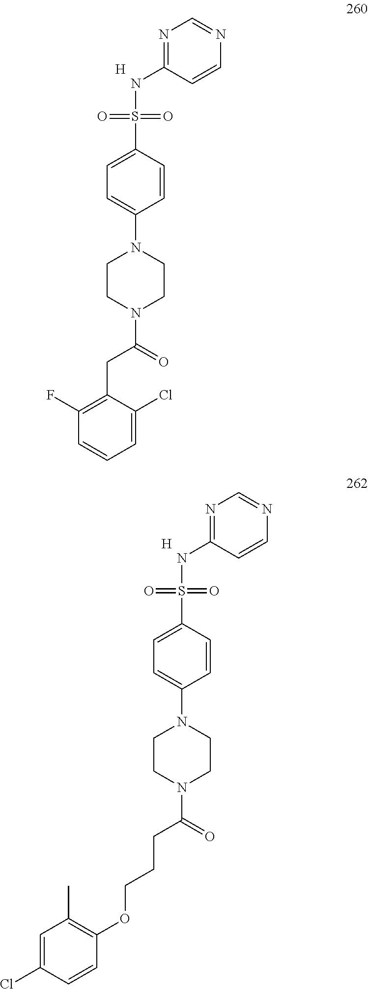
[H].N1=C(NS(=O)(=O)C2=CC=C(N3CCN(C(CC4=C(F)C=CC=C4Cl)=O)CC3)C=C2)C=CN=C1.[H].N1=C(NS(=O)(=O)C2=CC=C(N3CCN(C(CCCOC4=C(C)C=C(Cl)C=C4)=O)CC3)C=C2)C=CN=C1
